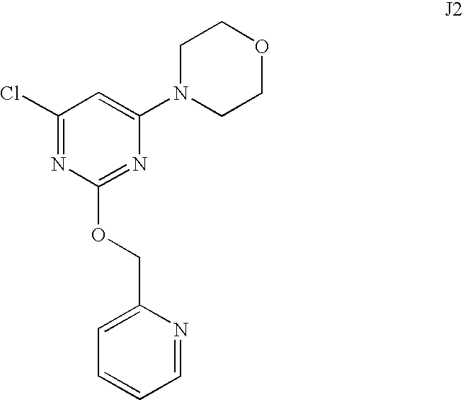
C1(Cl)=NC(OCC2=CC=CC=N2)=NC(N2CCOCC2)=C1
